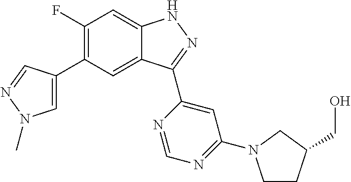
C1(F)=C(C2=CN(C)N=C2)C=C2C(=C1)NN=C2C1=CC(N2CCC(CO)C2)=NC=N1
